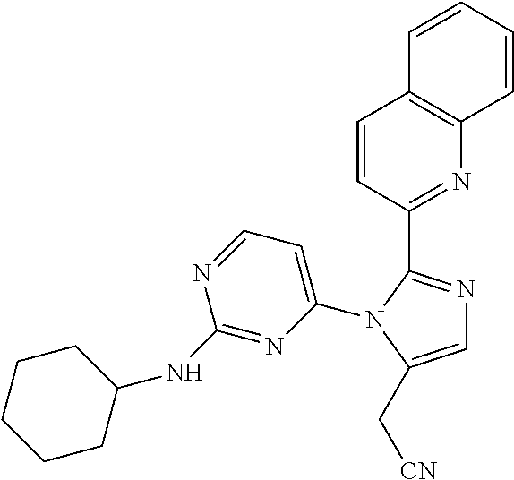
C1=C(N2C(C3=NC4=C(C=C3)C=CC=C4)=NC=C2C[CN])N=C(NC2CCCCC2)N=C1
